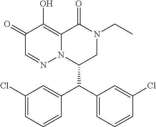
C1(Cl)=CC=CC(C(C2=CC=CC(Cl)=C2)C2CN(CC)C(=O)C3=C(O)C(=O)C=NN23)=C1
